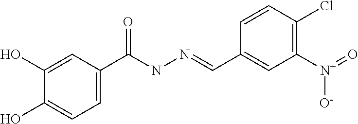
C1(O)=CC(C(NN=CC2=CC([N+](=O)[O-])=C(Cl)C=C2)=O)=CC=C1O
